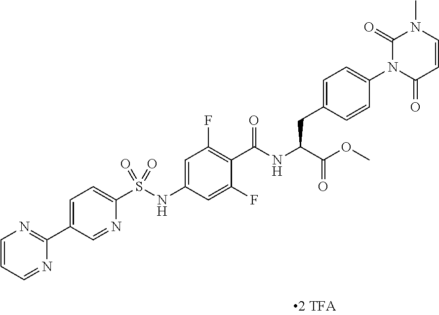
C1=CC(=O)N(C2=CC=C(CC(C(=O)OC)NC(=O)C3=C(F)C=C(NS(C4=CC=C(C5=NC=CC=N5)C=N4)(=O)=O)C=C3F)C=C2)C(=O)N1C
